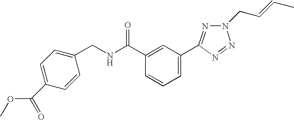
C1=CC(CNC(C2=CC(C3=NN(CC=CC)N=N3)=CC=C2)=O)=CC=C1C(OC)=O
